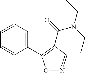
O1N=CC(C(N(CC)CC)=O)=C1C1=CC=CC=C1
